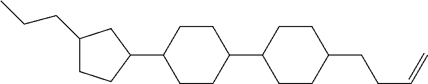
C1(CCC)CCC(C2CCC(C3CCC(CCC=C)CC3)CC2)C1
